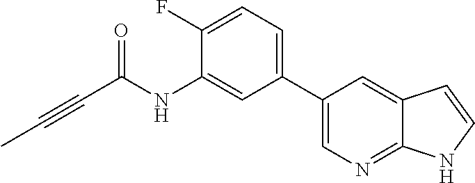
C(#CC(NC1=CC(C2=CN=C3C(=C2)C=CN3)=CC=C1F)=O)C
